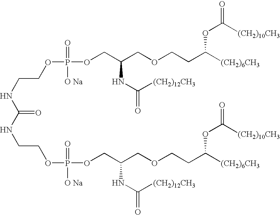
C(=O)(NCCOP(OCC(COCCC([(CH2)6CH3])OC(=O)[(CH2)10CH3])NC(=O)[(CH2)12CH3])(=O)[O Na])NCCOP(OCC(COCCC([(CH2)6CH3])OC(=O)[(CH2)10CH3])NC(=O)[(CH2)12CH3])(=O)[O Na]
